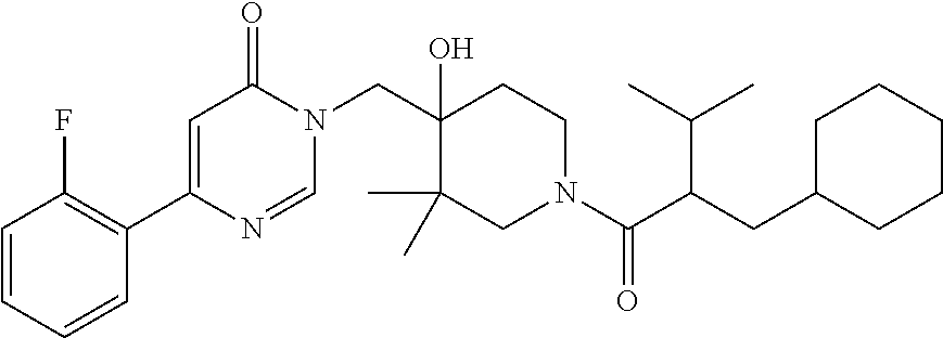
C1=CC=CC(C2=CC(=O)N(CC3(O)C(C)(C)CN(C(=O)C(CC4CCCCC4)C(C)C)CC3)C=N2)=C1F
